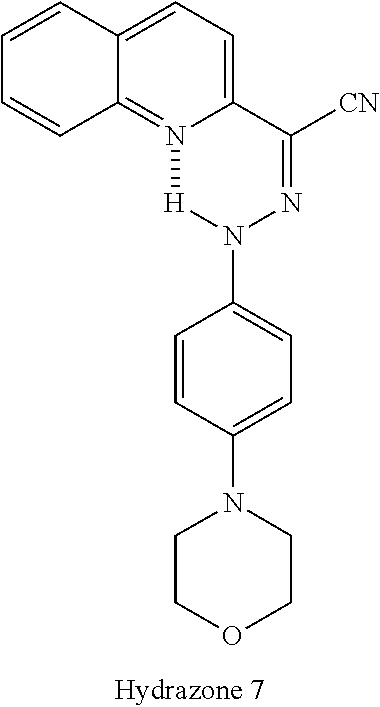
C12=CC=C3C(=N1[H]N(C1=CC=C(N4CCOCC4)C=C1)N=C2[CN])C=CC=C3
